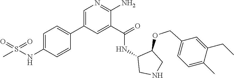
N1=C(N)C(C(=O)NC2CNCC2OCC2=CC=C(C)C(CC)=C2)=CC(C2=CC=C(NS(C)(=O)=O)C=C2)=C1
